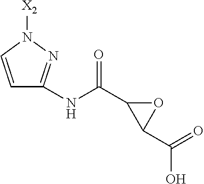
[X2]N1C=CC(NC(C2C(C(=O)O)O2)=O)=N1
